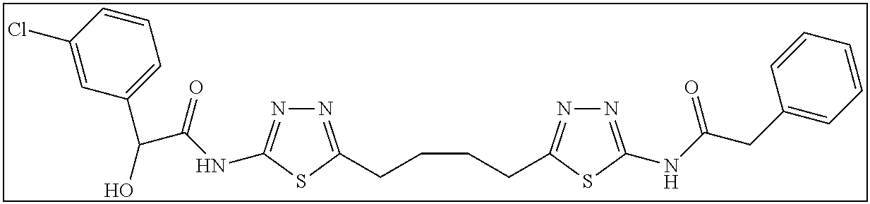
N1=C(CCCCC2=NN=C(NC(CC3=CC=CC=C3)=O)S2)SC(NC(C(C2=CC=CC(Cl)=C2)O)=O)=N1
